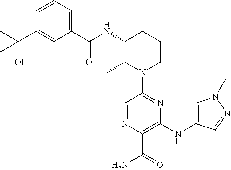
C1=NC(C(=O)N)=C(NC2=CN(C)N=C2)N=C1N1CCCC(NC(C2=CC=CC(C(C)(O)C)=C2)=O)C1C
